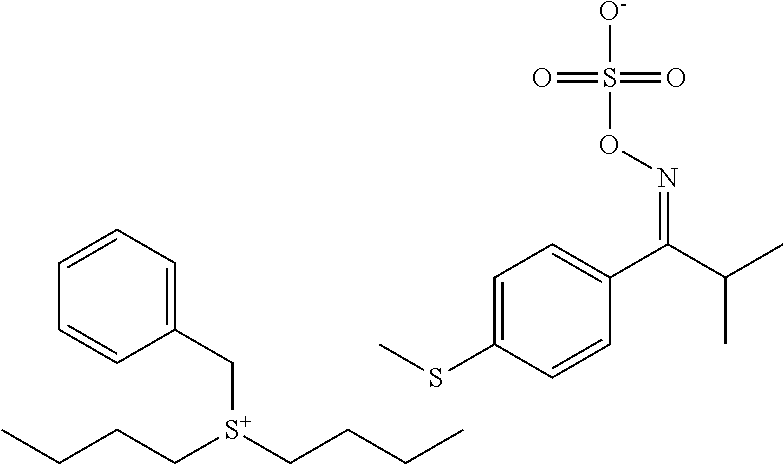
C([S+](CCCC)CCCC)C1=CC=CC=C1.C1=C(SC)C=CC(C(C(C)C)=NOS([O-])(=O)=O)=C1
